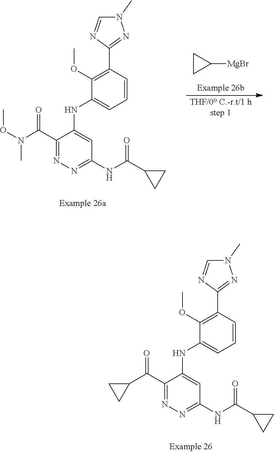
N1(C)C=NC(C2=C(OC)C(NC3=CC(NC(=O)C4CC4)=NN=C3C(N(C)OC)=O)=CC=C2)=N1.C1CC1[MgBr].N1(C)C=NC(C2=C(OC)C(NC3=CC(NC(=O)C4CC4)=NN=C3C(C3CC3)=O)=CC=C2)=N1
